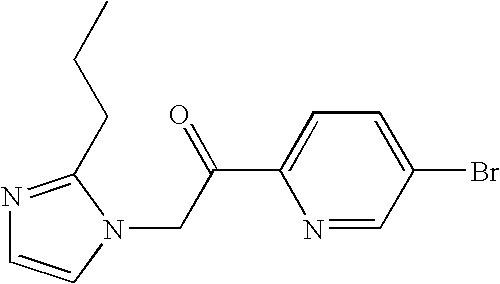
N1=C(CCC)N(CC(C2=CC=C(Br)C=N2)=O)C=C1
